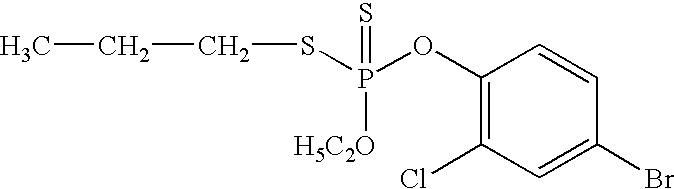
C1(OP(SCCC)(=S)[H5C2O])=C(Cl)C=C(Br)C=C1
